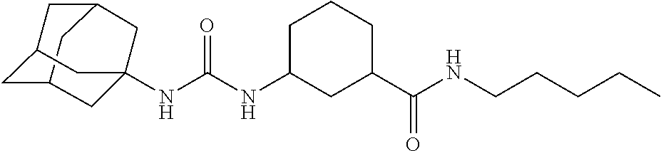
C12CC3CC(C1)CC(NC(NC1CC(C(NCCCCC)=O)CCC1)=O)(C3)C2
